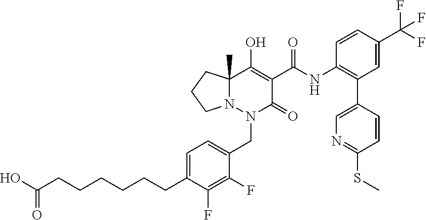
C12(C)N(N(CC3=CC=C(CCCCCCC(O)=O)C(F)=C3F)C(=O)C(C(NC3=C(C4=CN=C(SC)C=C4)C=C(C(F)(F)F)C=C3)=O)=C1O)CCC2
